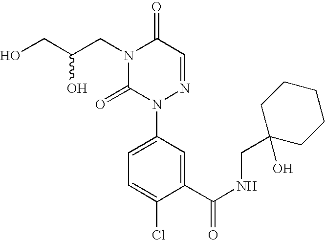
OCC(CN1C(=O)N(C2=CC=C(Cl)C(C(NCC3(O)CCCCC3)=O)=C2)N=CC1=O)O
